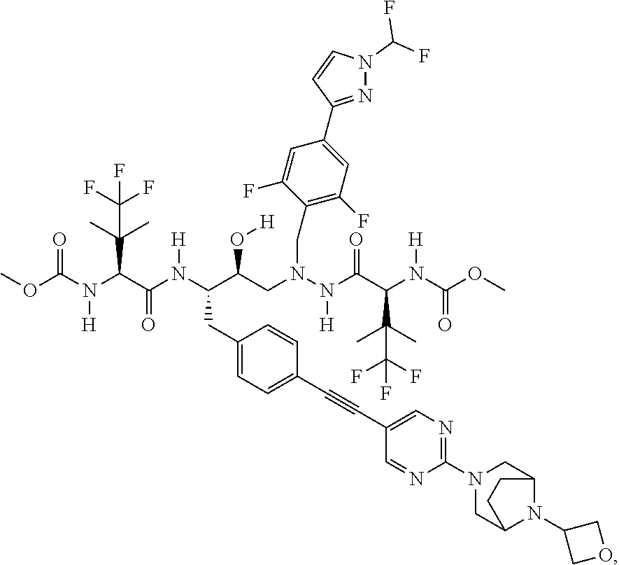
O(C(N(C(C(N(C(C(CN(N(C(C(N(C(OC)=O)[H])C(C)(C)C(F)(F)F)=O)[H])CC1=C(F)C=C(C2=NN(C(F)F)C=C2)C=C1F)O[H])CC1=CC=C(C#CC2=CN=C(N3CC4N(C5COC5)C(C3)CC4)N=C2)C=C1)[H])=O)C(C)(C)C(F)(F)F)[H])=O)C
